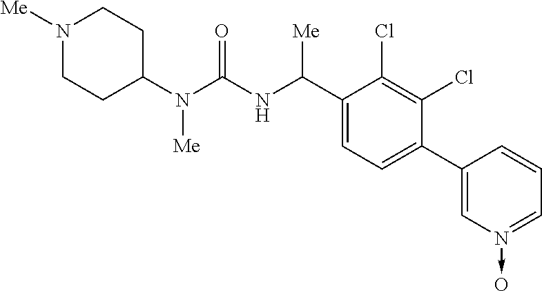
N1([Me])CCC(N(C(NC(C2=CC=C(C3=CN(->O)=CC=C3)C(Cl)=C2Cl)[Me])=O)[Me])CC1
